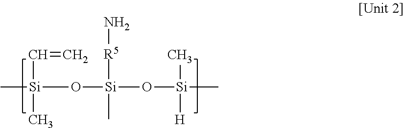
C[Si](O[Si](O[Si](C)(C)[H])(C)[R5]N)(C=C)C
